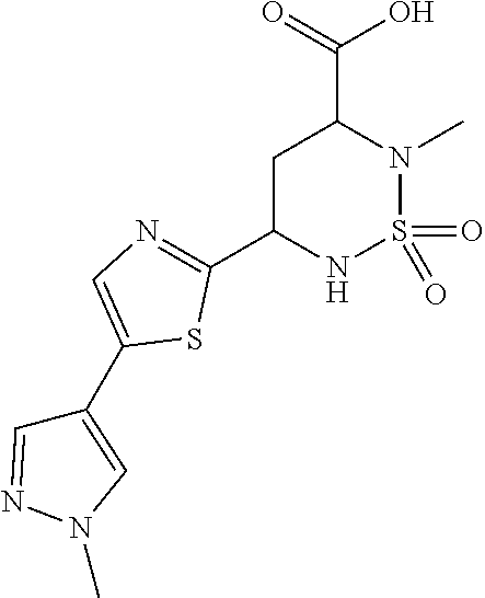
C1C(C2=NC=C(C3=CN(C)N=C3)S2)NS(=O)(=O)N(C)C1C(=O)O
